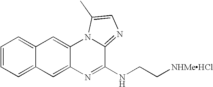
C1=CC=C2C(=C1)C=C1C(=C2)N=C(NCC[NHMeHCl])C2=NC=C(C)N12
